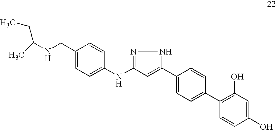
C1=C(C2=CC=C(C3=C(O)C=C(O)C=C3)C=C2)NN=C1NC1=CC=C(CNC(C)CC)C=C1
